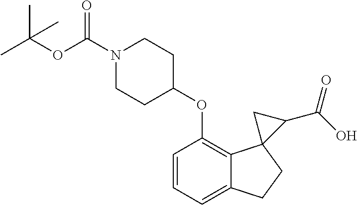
C1=CC(OC2CCN(C(OC(C)(C)C)=O)CC2)=C2C(=C1)CCC21C(C(O)=O)C1
